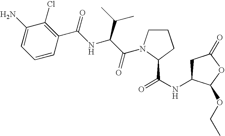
C1C(NC(=O)C2N(C(C(NC(C3=C(Cl)C(N)=CC=C3)=O)C(C)C)=O)CCC2)C(OCC)OC1=O
